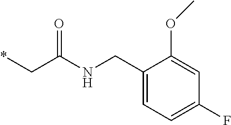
*CC(NCC1=CC=C(F)C=C1OC)=O
